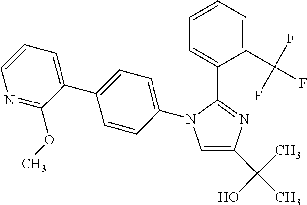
C1=C(C(C)(O)C)N=C(C2=CC=CC=C2C(F)(F)F)N1C1=CC=C(C2=CC=CN=C2OC)C=C1
